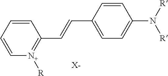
C1=CC=CC(C=CC2=CC=C(N([R])[R])C=C2)=[N+]1[R].[X-]
